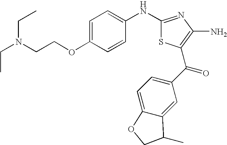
C1(NC2=CC=C(OCCN(CC)CC)C=C2)=NC(N)=C(C(C2=CC=C3C(=C2)C(C)CO3)=O)S1
